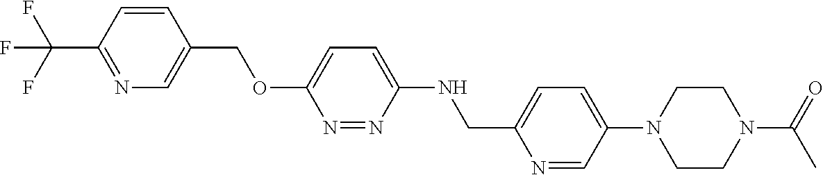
C1=CC(C(F)(F)F)=NC=C1COC1=CC=C(NCC2=CC=C(N3CCN(C(C)=O)CC3)C=N2)N=N1
